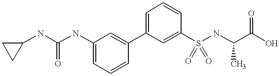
N(C(NC1=CC=CC(C2=CC=CC(S(NC(C(O)=O)C)(=O)=O)=C2)=C1)=O)C1CC1
